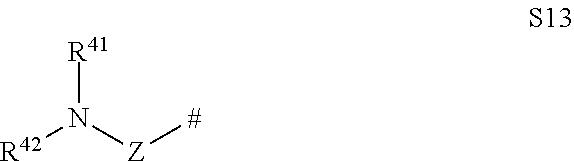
[R42]N([Z][#])[R41]
